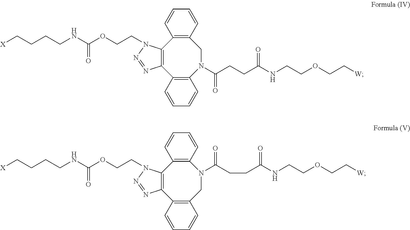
[X]CCCCNC(OCCN1C2=C(N=N1)C1=C(N(C(CCC(NCCOCC[W])=O)=O)CC3=C2C=CC=C3)C=CC=C1)=O.[X]CCCCNC(OCCN1C2=C(N=N1)C1=C(CN(C(CCC(NCCOCC[W])=O)=O)C3=C2C=CC=C3)C=CC=C1)=O
